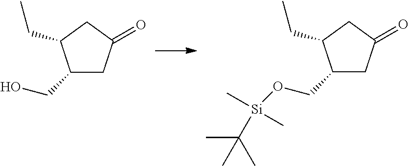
C1(CO)CC(=O)CC1CC.C1(CO[Si](C(C)(C)C)(C)C)CC(=O)CC1CC
